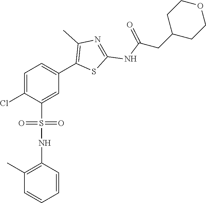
C1=C(Cl)C(S(=O)(=O)NC2=C(C)C=CC=C2)=CC(C2=C(C)N=C(NC(CC3CCOCC3)=O)S2)=C1
